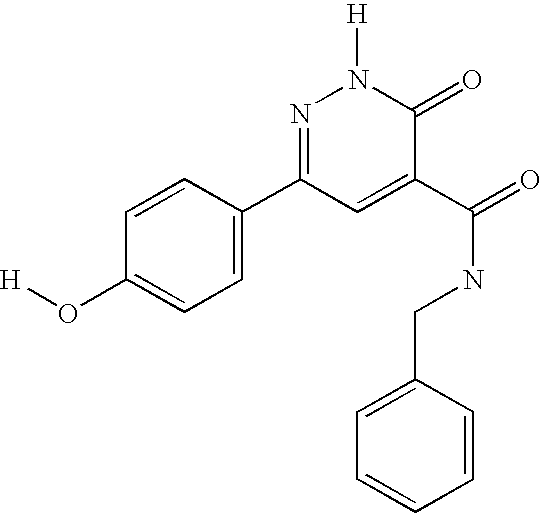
C1=C(C2=NN([H])C(=O)C(C(=O)NCC3=CC=CC=C3)=C2)C=CC(O[H])=C1
